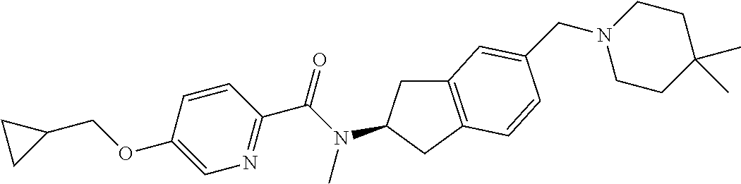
C1(OCC2CC2)=CN=C(C(N(C)C2CC3=C(C2)C=CC(CN2CCC(C)(C)CC2)=C3)=O)C=C1
